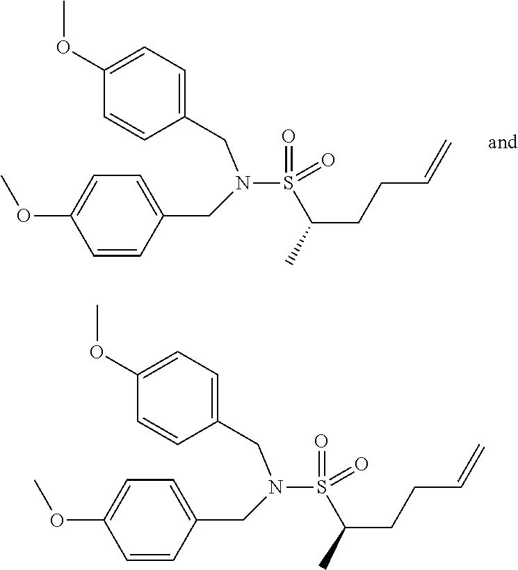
C1=CC(CN(S(=O)(C(C)CCC=C)=O)CC2=CC=C(OC)C=C2)=CC=C1OC.C1=CC(CN(S(=O)(C(C)CCC=C)=O)CC2=CC=C(OC)C=C2)=CC=C1OC
